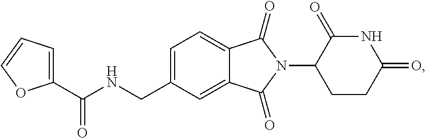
C1=C(CNC(C2=CC=CO2)=O)C=C2C(=C1)C(=O)N(C1CCC(=O)NC1=O)C2=O
